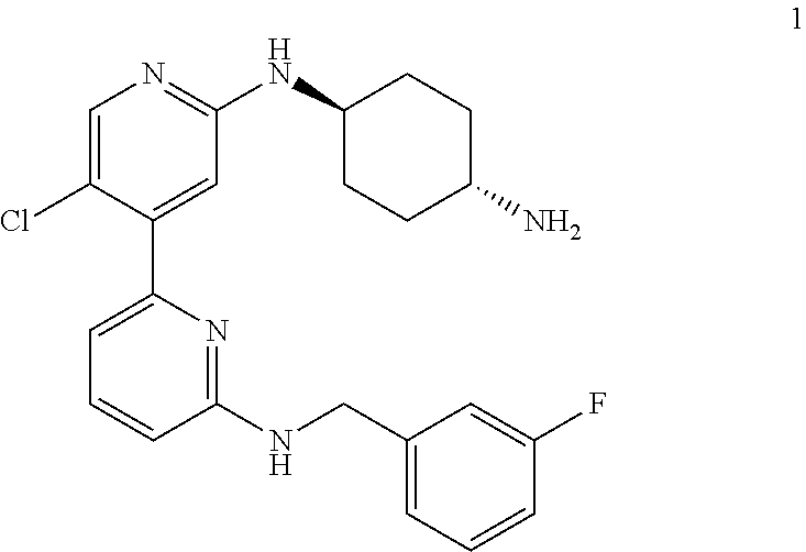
C1=C(Cl)C(C2=CC=CC(NCC3=CC=CC(F)=C3)=N2)=CC(NC2CCC(N)CC2)=N1
